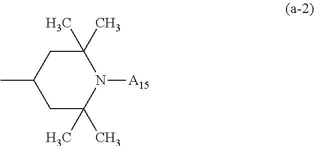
CC1CC(C)(C)N([A15])C(C)(C)C1
